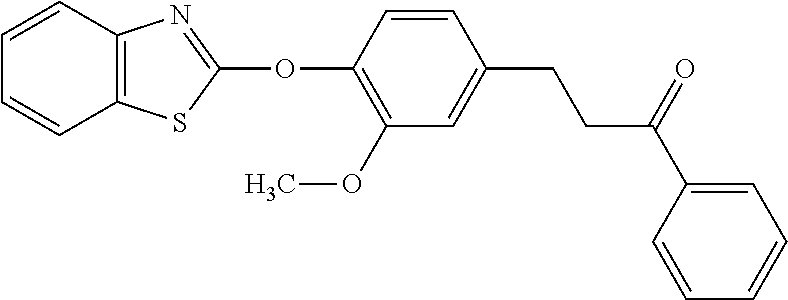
C1(OC2=NC3=C(S2)C=CC=C3)=C(OC)C=C(CCC(C2=CC=CC=C2)=O)C=C1
